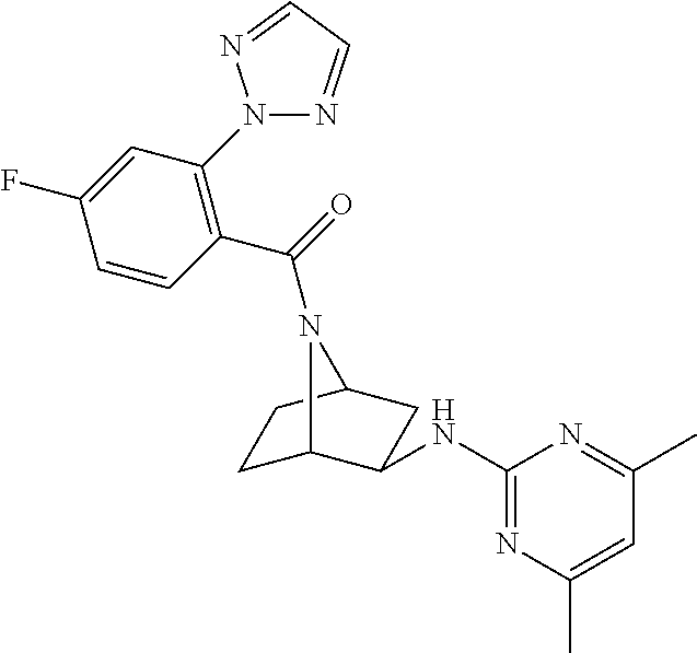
C1C2C(NC3=NC(C)=CC(C)=N3)CC(C1)N2C(=O)C1=C(N2N=CC=N2)C=C(F)C=C1
